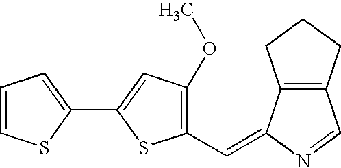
C1=CSC(C2=CC(OC)=C(C=C3C4=C(C=N3)CCC4)S2)=C1
